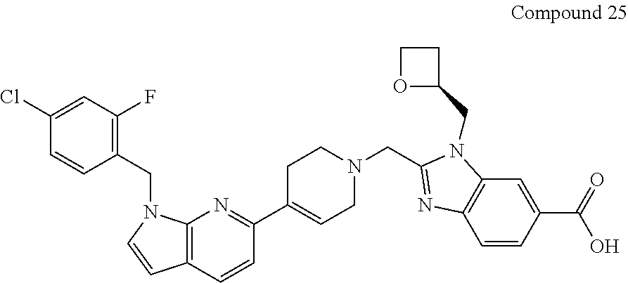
C1(Cl)=CC(F)=C(CN2C3=C(C=CC(C4=CCN(CC5=NC6=C(N5CC5CCO5)C=C(C(=O)O)C=C6)CC4)=N3)C=C2)C=C1
